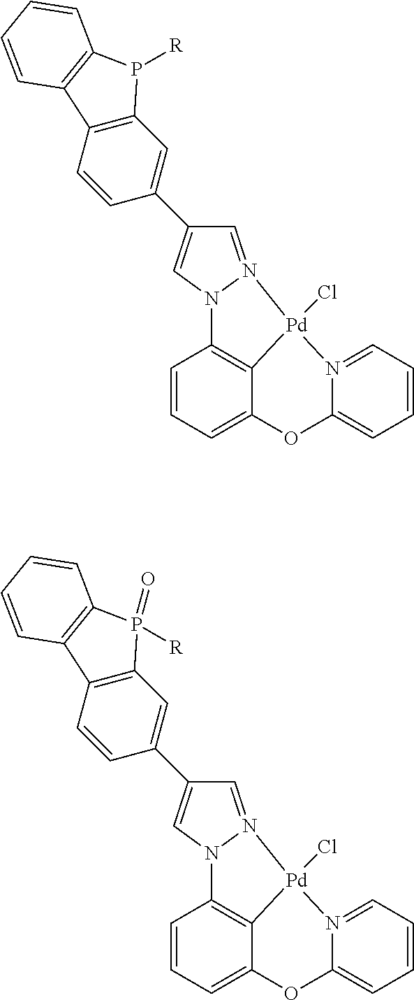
C1=CC=C2C3=C1N1N(=CC(C4=CC5=C(C=C4)C4=C(P5[R])C=CC=C4)=C1)[Pd]3(Cl)N1=CC=CC=C1O2.C1=CC=C2C3=C1N1N(=CC(C4=CC5=C(C=C4)C4=C(P5(=O)[R])C=CC=C4)=C1)[Pd]3(Cl)N1=CC=CC=C1O2
